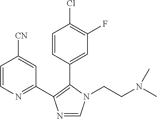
C1=CN=C(C2=C(C3=CC(F)=C(Cl)C=C3)N(CCN(C)C)C=N2)C=C1[CN]
